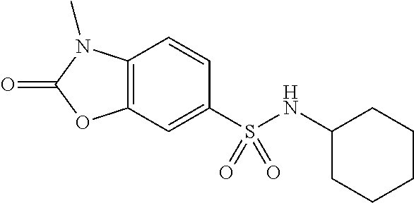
C1=CC2=C(C=C1S(NC1CCCCC1)(=O)=O)OC(=O)N2C
